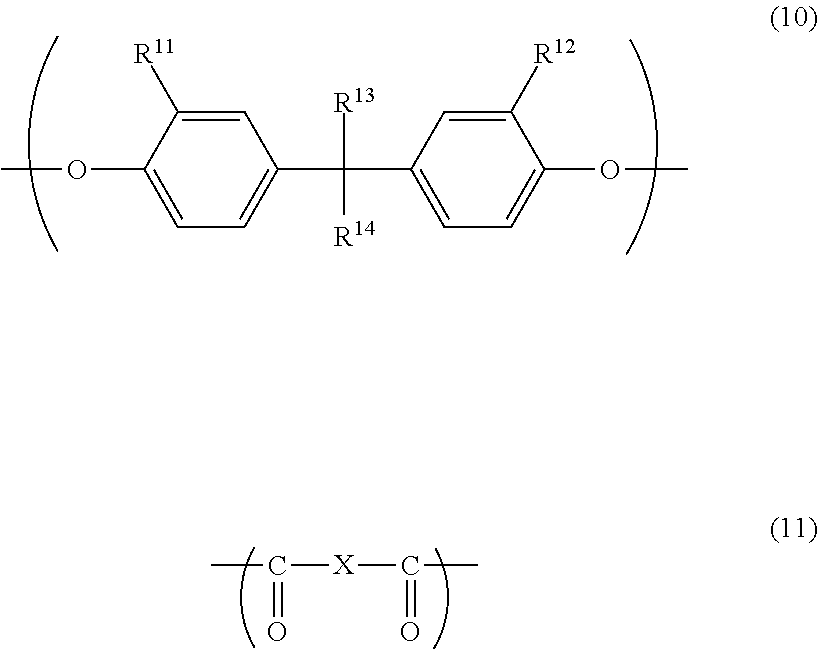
C1(OC)=CC=C(C(C2=CC=C(OC)C([R12])=C2)([R13])[R14])C=C1[R11].CC([X]C(C)=O)=O
